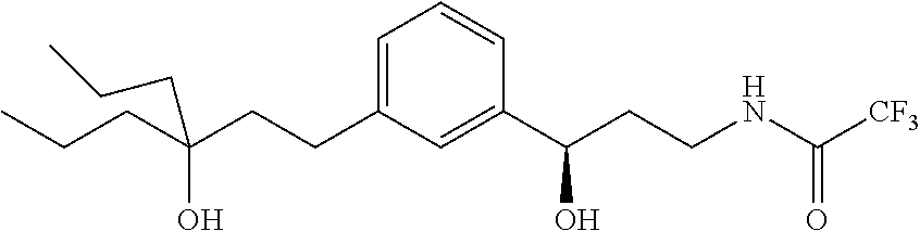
C1=C(CCC(CCC)(O)CCC)C=C(C(CCNC([CF3])=O)O)C=C1
